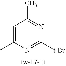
C1(C)=NC([t-Bu])=NC(C)=C1
